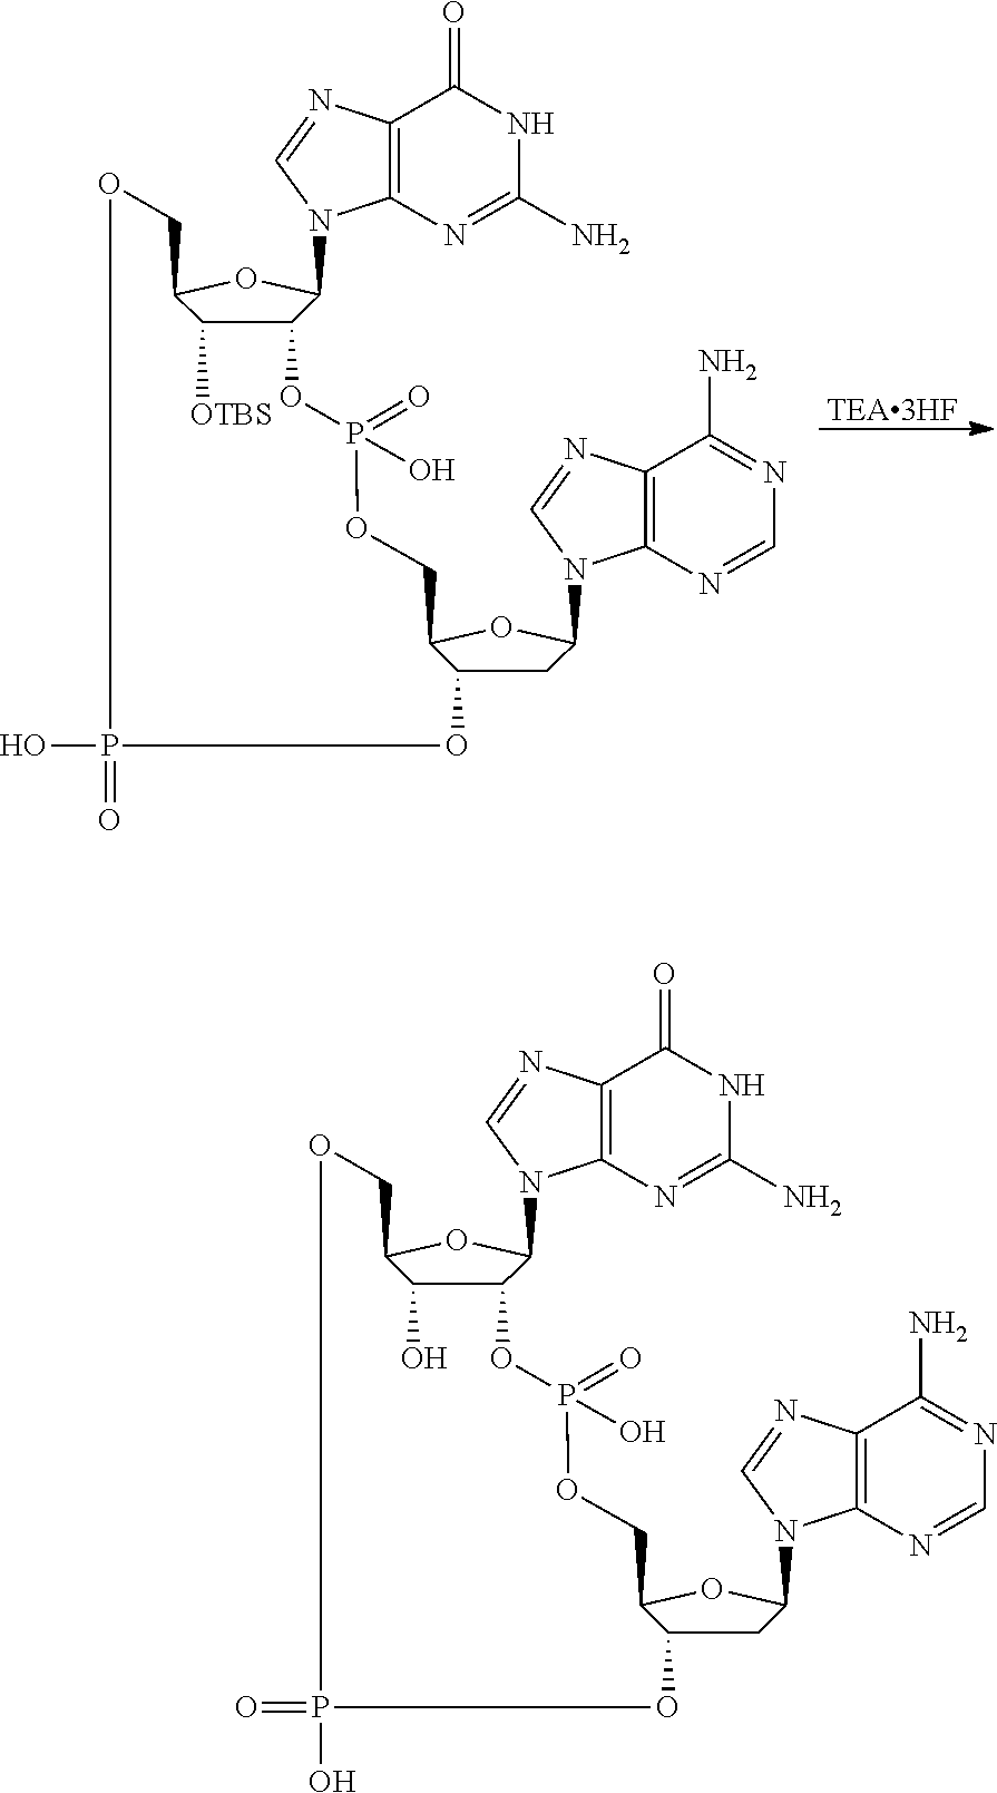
C12C(O)C(OC1N1C3=C(N=C1)C(=O)NC(N)=N3)COP(O)(=O)OC1CC(N3C4=C(N=C3)C(N)=NC=N4)OC1COP(=O)(O)O2.C12C([OTBS])C(OC1N1C3=C(N=C1)C(=O)NC(N)=N3)COP(=O)(O)OC1CC(N3C4=C(N=C3)C(N)=NC=N4)OC1COP(=O)(O)O2.[TEA3HF]
